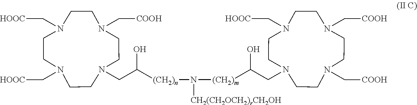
C([(CH2)n]N([CH2(CH2OCH2)rCH2OH])[(CH2)m]C(O)CN1CCN(C[HOOC])CCN(C[COOH])CCN(C[COOH])CC1)(O)CN1CCN(C[COOH])CCN(C[HOOC])CCN(C[HOOC])CC1
